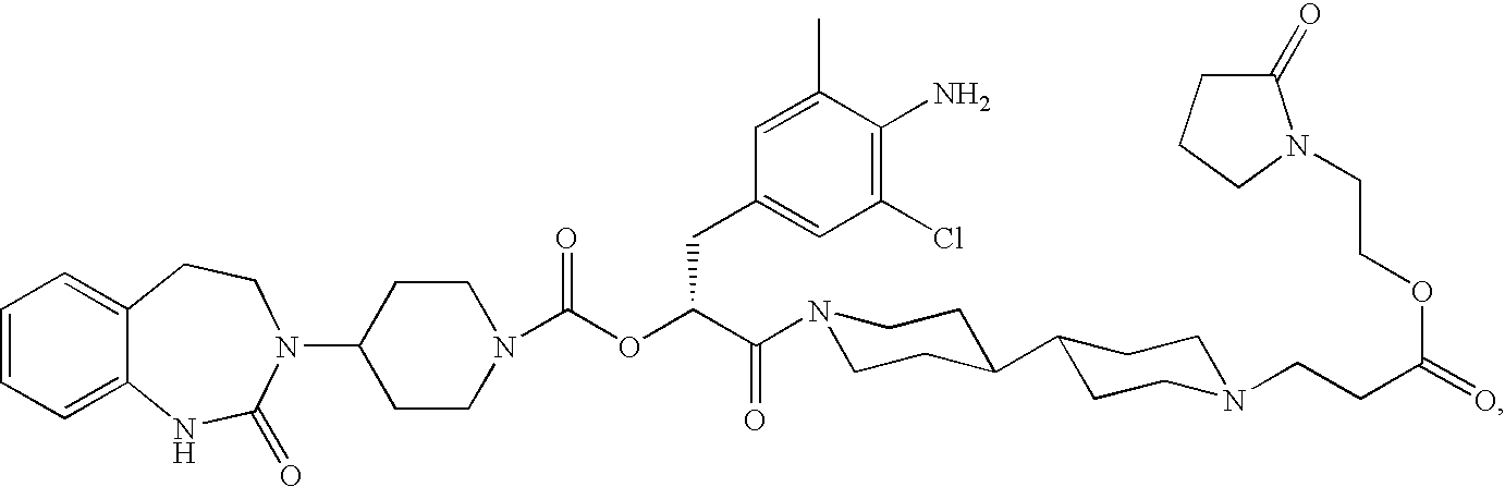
C1=CC=C2C(=C1)CCN(C1CCN(C(OC(C(=O)N3CCC(C4CCN(CCC(=O)OCCN5C(=O)CCC5)CC4)CC3)CC3=CC(Cl)=C(N)C(C)=C3)=O)CC1)C(=O)N2
